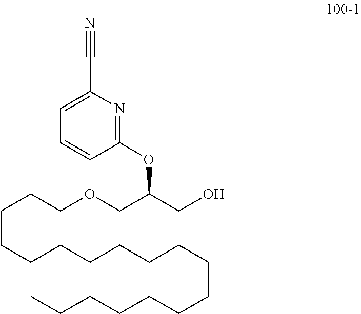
O(C(COCCCCCCCCCCCCCCCCCC)CO)C1=NC(C#N)=CC=C1
